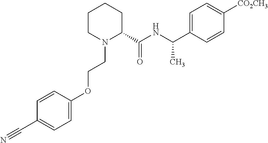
C1CN(CCOC2=CC=C(C#N)C=C2)C(C(NC(C2=CC=C([CO2CH3])C=C2)C)=O)CC1
